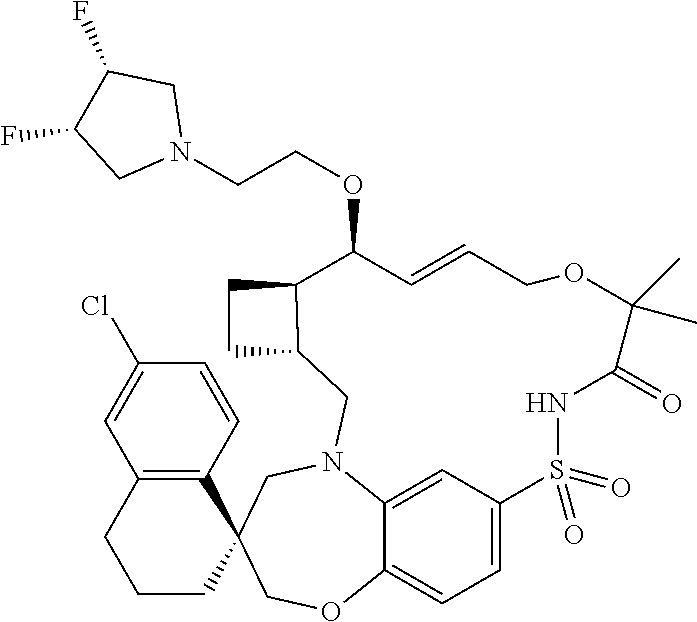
C1=C2C3=CC=C1S(=O)(=O)NC(=O)C(C)(C)OCC=CC(OCCN1CC(F)C(F)C1)C1C(CN2CC2(CO3)C3=C(CCC2)C=C(Cl)C=C3)CC1
